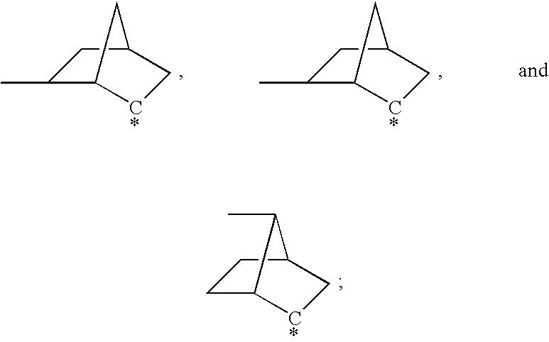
C1C2[C*]CC(C1)C2C.C1(C)C2[C*]CC(C1)C2.C1(C)C2[C*]CC(C1)C2
